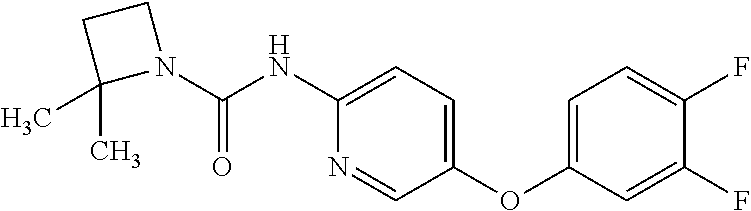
N1(C(=O)NC2=CC=C(OC3=CC=C(F)C(F)=C3)C=N2)CCC1(C)C
